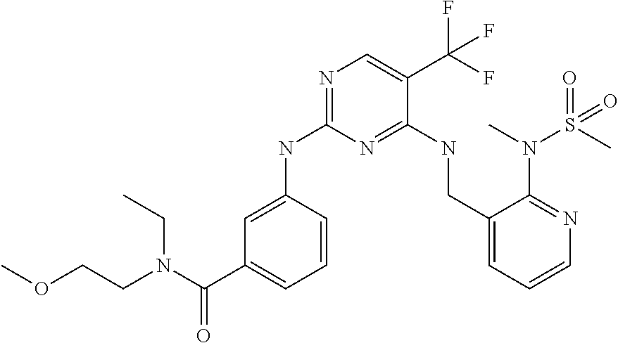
N(C1=NC=C(C(F)(F)F)C(NCC2=CC=CN=C2N(S(=O)(C)=O)C)=N1)C1=CC(C(N(CCOC)CC)=O)=CC=C1
